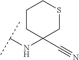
C(NC1(C#N)CSCCC1)(C)C
